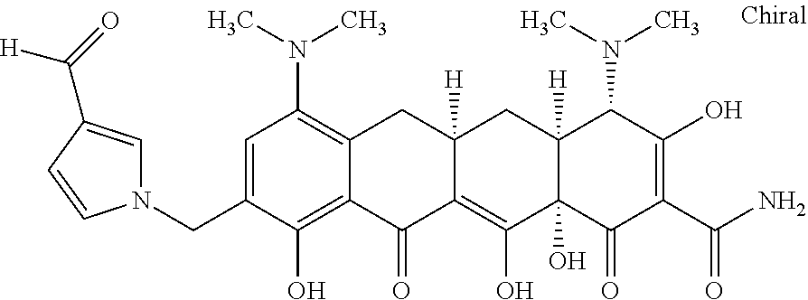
C12([H])C(O)(C(=O)C(C(N)=O)=C(O)C1N(C)C)C(O)=C1C([H])(C2)CC2=C(N(C)C)C=C(CN3C=C(C(=O)[H])C=C3)C(O)=C2C1=O
